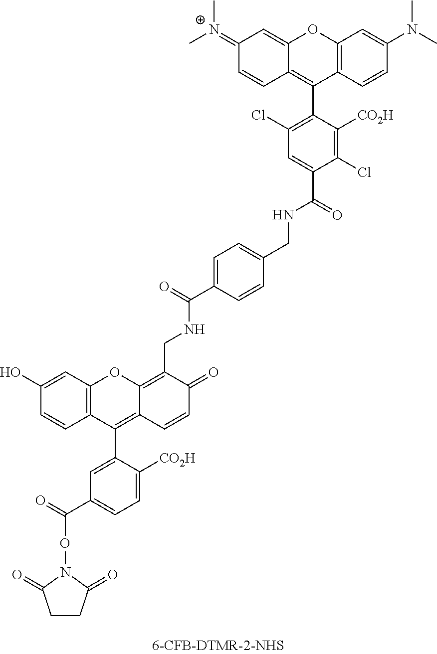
C1=CC2=C(C=C1O)OC1=C(CNC(C3=CC=C(CNC(C4=CC(Cl)=C(C5=C6C=CC(=[N+](C)C)C=C6OC6=C5C=CC(N(C)C)=C6)C([CO2H])=C4Cl)=O)C=C3)=O)C(=O)C=CC1=C2C1=CC(C(=O)ON2C(=O)CCC2=O)=CC=C1[CO2H]
